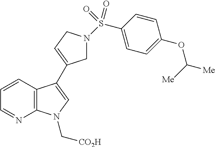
C12=C(C=CC=N1)C(C1=CCN(S(C3=CC=C(OC([Me])[Me])C=C3)(=O)=O)C1)=CN2C[CO2H]
